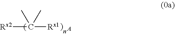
[Rx2]C([Rx1])(C)C.[A]
